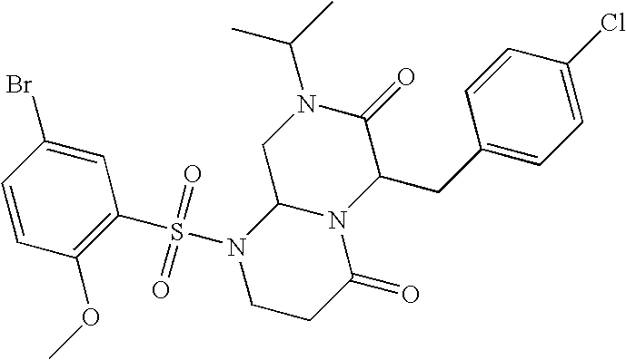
C1=CC(OC)=C(S(N2CCC(=O)N3C2CN(C(C)C)C(=O)C3CC2=CC=C(Cl)C=C2)(=O)=O)C=C1Br
